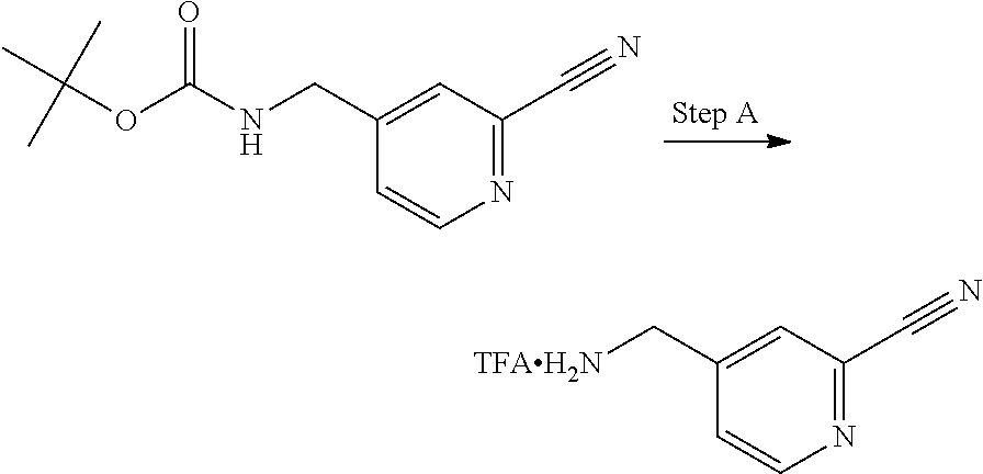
C1(CNC(=O)OC(C)(C)C)=CC(C#N)=NC=C1.C1(C[TFAH2N])=CC(C#N)=NC=C1
